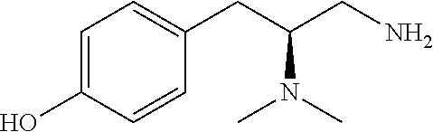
C1=C(O)C=CC(CC(CN)N(C)C)=C1
